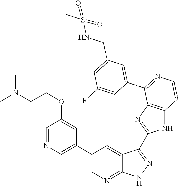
C1=NC=C(C2=CN=C3C(=C2)C(C2=NC4=C(N2)C=CN=C4C2=CC(CNS(C)(=O)=O)=CC(F)=C2)=N[N H]3)C=C1OCCN(C)C
